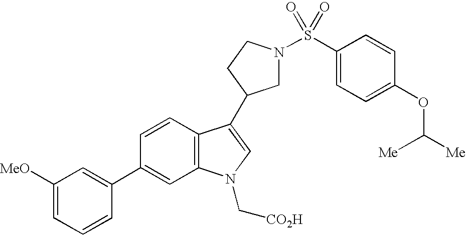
C1N(S(C2=CC=C(OC([Me])[Me])C=C2)(=O)=O)CCC1C1=CN(C[CO2H])C2=C1C=CC(C1=CC([MeO])=CC=C1)=C2
